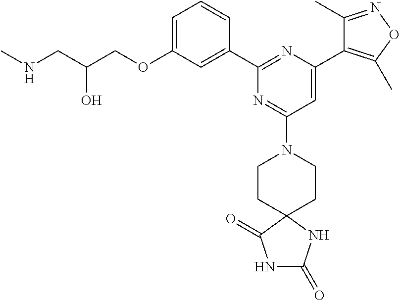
C1=C(OCC(CNC)O)C=C(C2=NC(C3=C(C)ON=C3C)=CC(N3CCC4(CC3)C(=O)NC(=O)N4)=N2)C=C1
